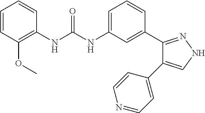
C1=CC(OC)=C(NC(NC2=CC=CC(C3=NNC=C3C3=CC=NC=C3)=C2)=O)C=C1
